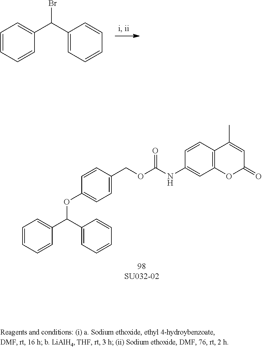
C(OC1=CC=C(COC(NC2=CC3=C(C=C2)C(C)=CC(=O)O3)=O)C=C1)(C1=CC=CC=C1)C1=CC=CC=C1.C1=CC=CC(C(C2=CC=CC=C2)Br)=C1
